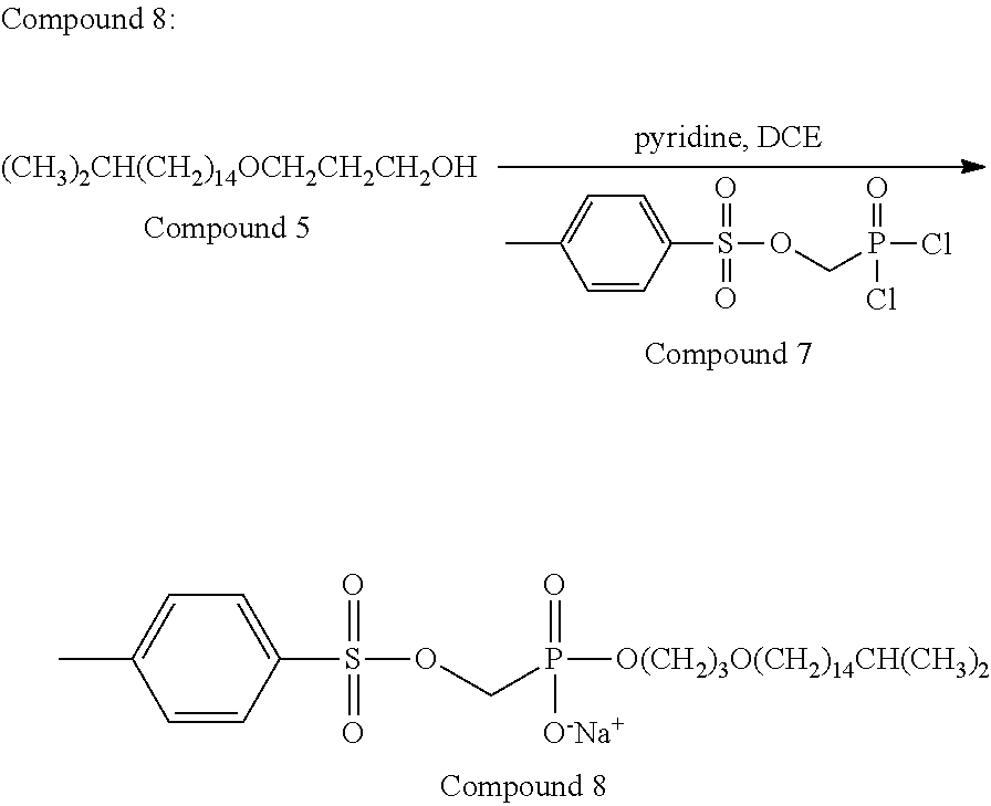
C1=CC(S(=O)(=O)OCP(=O)([O(CH2)3O(CH2)14CH(CH3)2])[O-Na+])=CC=C1C.[(CH3)2CH(CH2)14OCH2CH2CH2OH].C1=CC(S(=O)(=O)OCP(=O)(Cl)Cl)=CC=C1C
